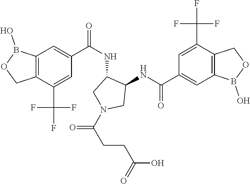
FC(F)(C1=CC(C(=O)NC2C(NC(=O)C3=CC4=C(C(C(F)(F)F)=C3)COB4O)CN(C(CCC(O)=O)=O)C2)=CC2=C1COB2O)F
